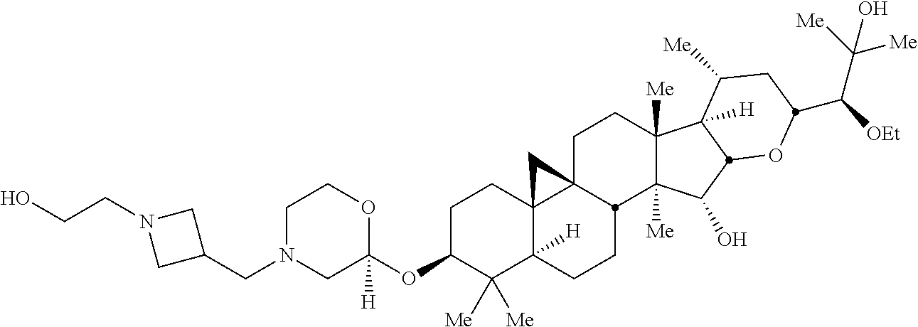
C1N(CC2CN(CCO)C2)CC(OC2C([Me])([Me])C3([H])C4(CC2)C2(CCC5([Me])C([Me])(C(O)C6C5([H])C([Me])CC(C([OEt])C([Me])([Me])O)O6)C2CC3)C4)([H])OC1
